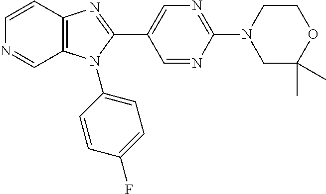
C12=C(C=CN=C1)N=C(C1=CN=C(N3CC(C)(C)OCC3)N=C1)N2C1=CC=C(F)C=C1
